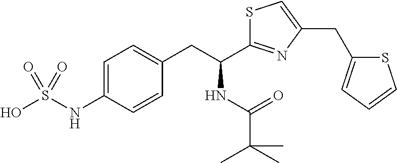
C1=C(NS(O)(=O)=O)C=CC(CC(C2=NC(CC3=CC=CS3)=CS2)NC(=O)C(C)(C)C)=C1
